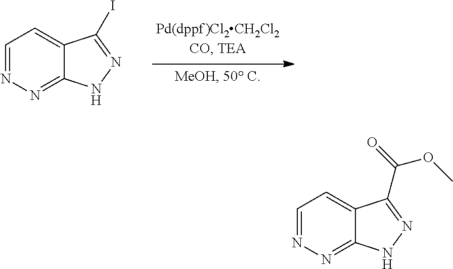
C1=NN=C2C(=C1)C(I)=NN2.C1=NN=C2C(=C1)C(C(=O)OC)=NN2
